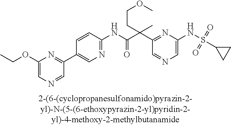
C1=C(NS(=O)(=O)C2CC2)N=C(C(C(NC2=NC=C(C3=NC(OCC)=CN=C3)C=C2)=O)(CCOC)C)C=N1
